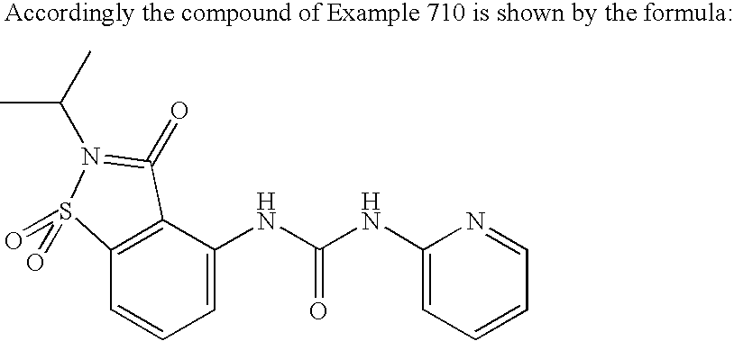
C12=C(C(NC(NC3=CC=CC=N3)=O)=CC=C1)C(=O)=N(C(C)C)S2(=O)=O
